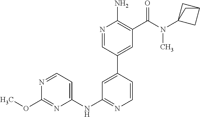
N1=CC=C(NC2=NC=CC(C3=CC(C(N(C45CC(C4)C5)C)=O)=C(N)N=C3)=C2)N=C1OC
